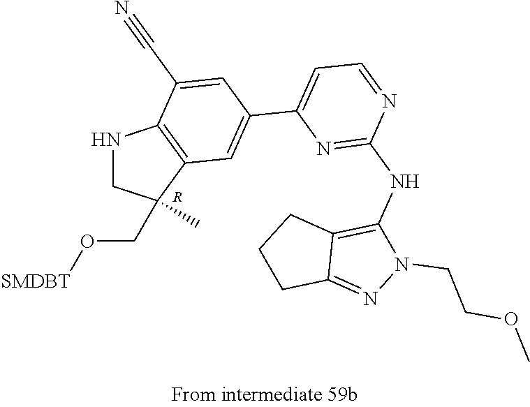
N1CC(CO[SMDBT])(C)C2=C1C(C#N)=CC(C1=CC=NC(NC3=C4C(=NN3CCOC)CCC4)=N1)=C2.[R]
